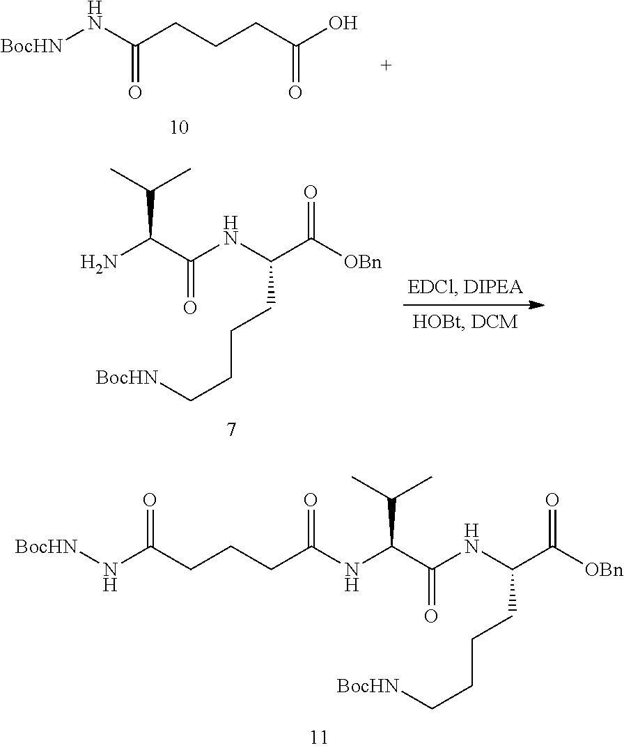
[BocHN]CCCCC(C([OBn])=O)NC(C(N)C(C)C)=O.[BocHN]CCCCC(C([OBn])=O)NC(C(NC(CCCC(N[BocHN])=O)=O)C(C)C)=O.[BocHN]NC(CCCC(O)=O)=O
